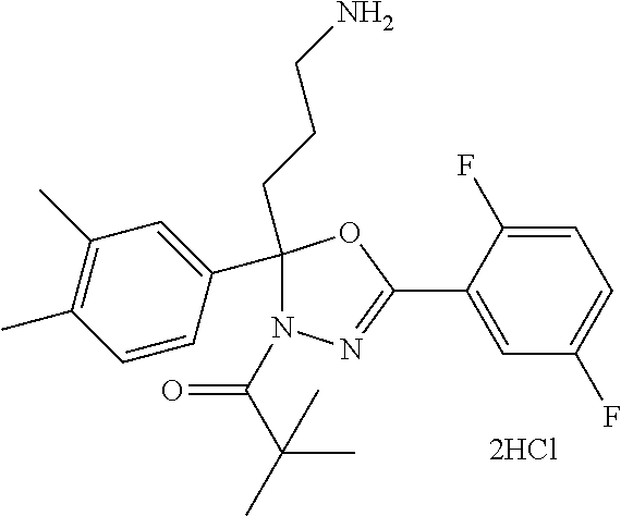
C1(C2(CCCN)N(C(=O)C(C)(C)C)N=C(C3=CC(F)=CC=C3F)O2)=CC(C)=C(C)C=C1
